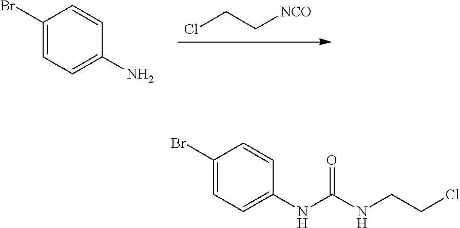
ClCC[NCO].C1(Br)=CC=C(N)C=C1.C1(Br)=CC=C(NC(NCCCl)=O)C=C1
